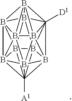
B1234B567C89%10([D1])B15%11B215C2%12%13([A1])B31%14B213B%128(B961B47%143)B%13%10%115
